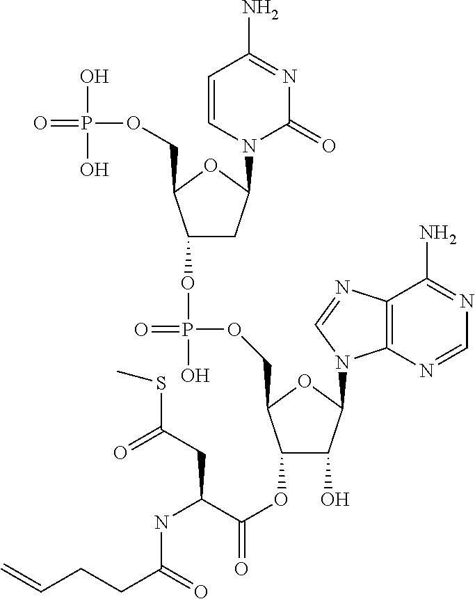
C1=CN(C2CC(OP(=O)(OCC3C(OC(=O)C(NC(CCC=C)=O)CC(SC)=O)C(O)C(N4C5=C(N=C4)C(N)=NC=N5)O3)O)C(COP(=O)(O)O)O2)C(=O)N=C1N
